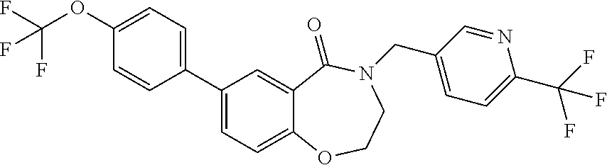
C1(C2=CC=C3C(=C2)C(=O)N(CC2=CC=C(C(F)(F)F)N=C2)CCO3)=CC=C(OC(F)(F)F)C=C1
